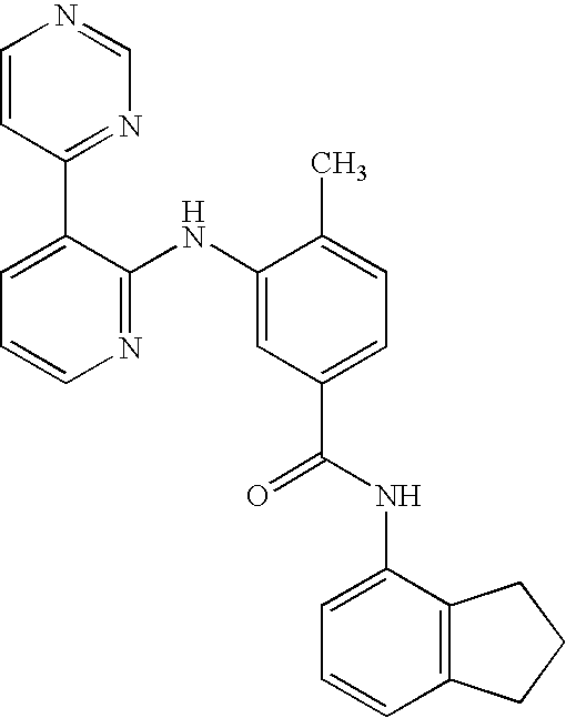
C1=CC(C2=CC=CN=C2NC2=CC(C(NC3=CC=CC4=C3CCC4)=O)=CC=C2C)=NC=N1
